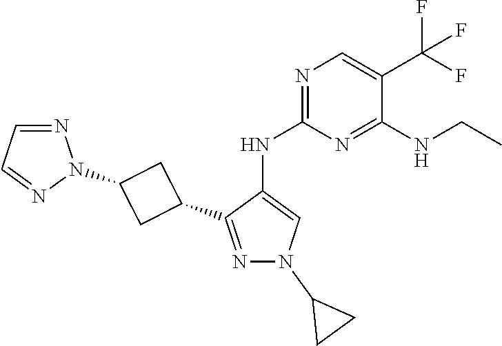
N1=C(NC2=CN(C3CC3)N=C2C2CC(N3N=CC=N3)C2)N=C(NCC)C(C(F)(F)F)=C1
